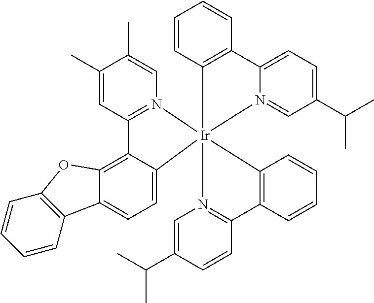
C12=C3C(=CC=C1C1=C(O2)C=CC=C1)[Ir]12(N4=C3C=C(C)C(C)=C4)(C3=C(C=CC=C3)C3=CC=C(C(C)C)C=N13)N1=C(C=CC(C(C)C)=C1)C1=C2C=CC=C1
